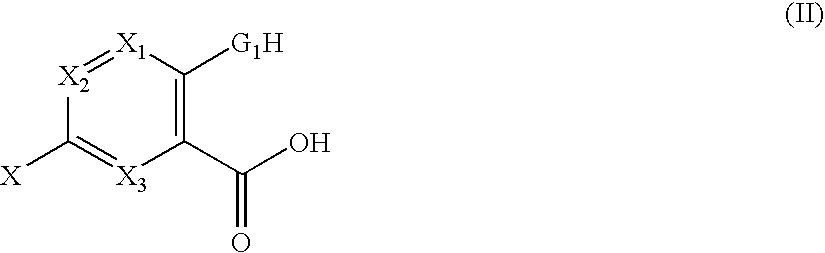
C1(C(O)=O)=C([G1H])[X1]=[X2]C([X])=[X3]1
